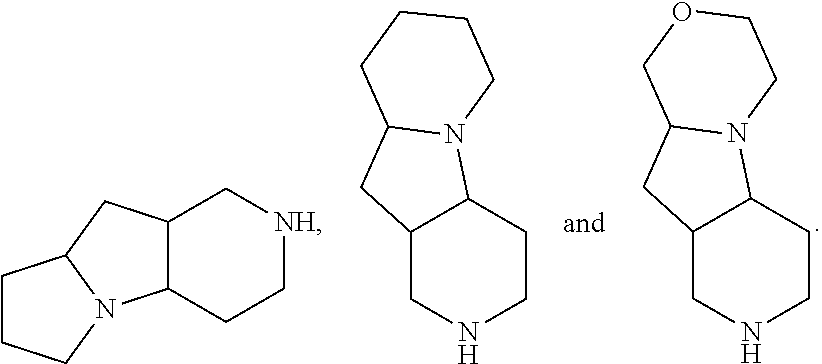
C12CNCCC1N1C(C2)COCC1.C12C(CC[NH]C1)N1C(C2)CCC1.C12CNCCC1N1C(C2)CCCC1
